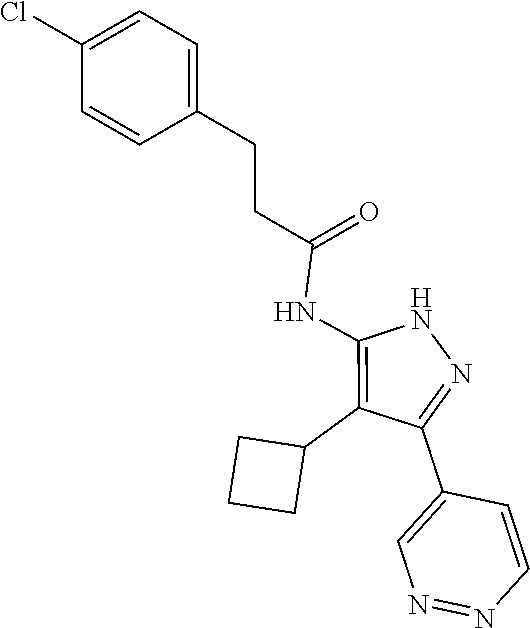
N1C(NC(CCC2=CC=C(Cl)C=C2)=O)=C(C2CCC2)C(C2=CN=NC=C2)=N1
